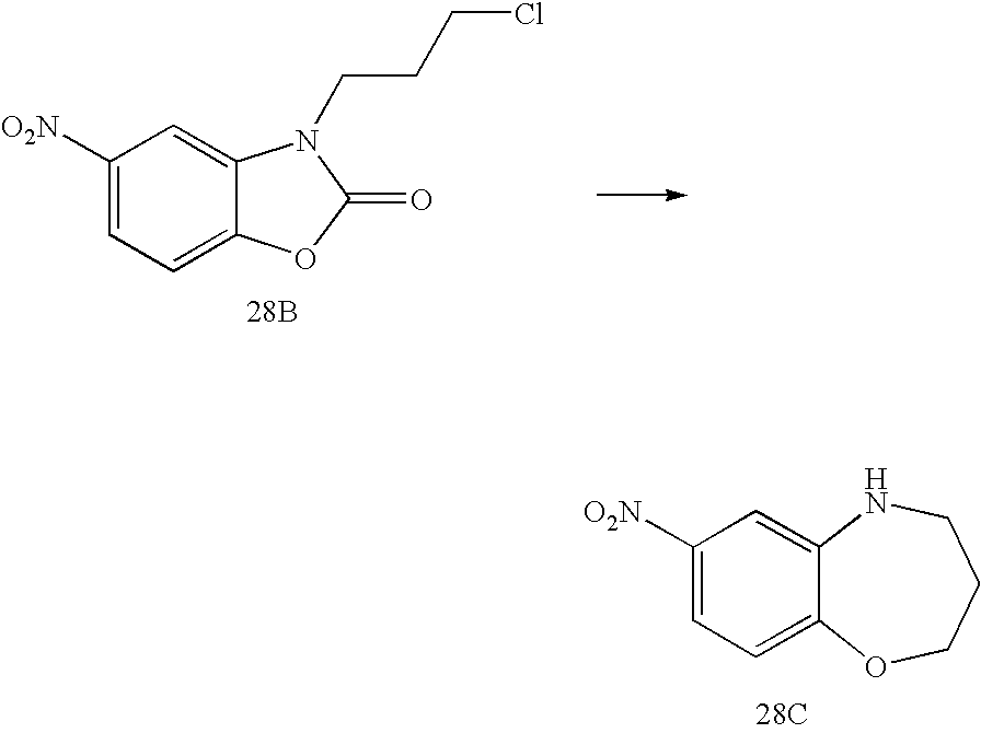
C1([O2N])=CC=C2C(=C1)N(CCCCl)C(=O)O2.[28B].C1([O2N])=CC=C2C(=C1)NCCCO2.[28C]
